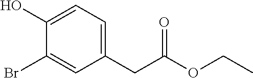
C1(O)=CC=C(CC(OCC)=O)C=C1Br
